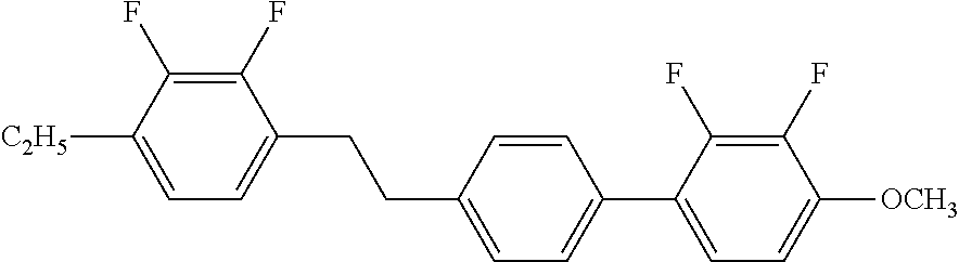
C1(F)=C(F)C([C2H5])=CC=C1CCC1=CC=C(C2=CC=C([OCH3])C(F)=C2F)C=C1
